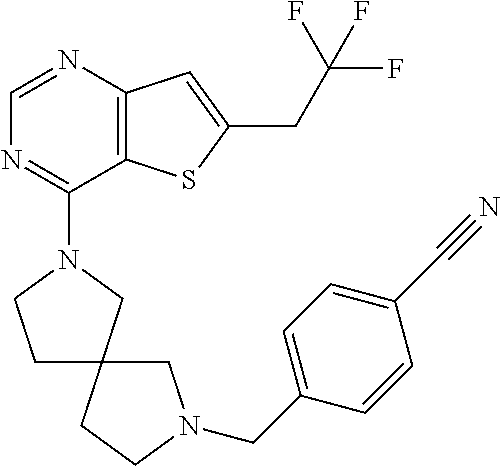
C1=NC2=C(C(N3CCC4(C3)CCN(CC3=CC=C(C#N)C=C3)C4)=N1)SC(CC(F)(F)F)=C2
